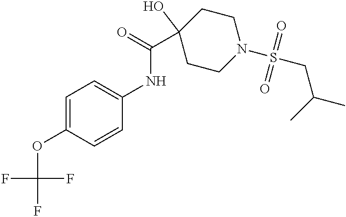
C1=C(OC(F)(F)F)C=CC(NC(C2(O)CCN(S(CC(C)C)(=O)=O)CC2)=O)=C1
